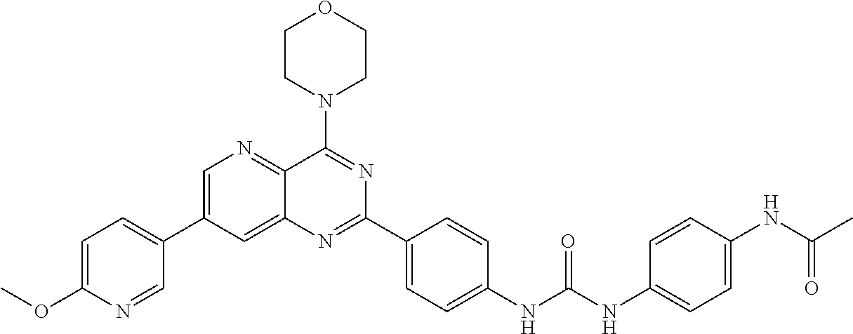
C1=C(C2=CC=C(OC)N=C2)C=C2C(=N1)C(N1CCOCC1)=NC(C1=CC=C(NC(NC3=CC=C(NC(C)=O)C=C3)=O)C=C1)=N2
